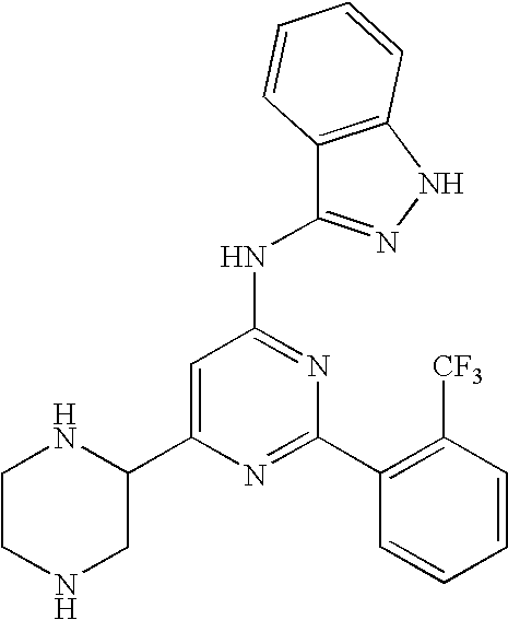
C1=C(C2NCCNC2)N=C(C2=C([CF3])C=CC=C2)N=C1NC1=NNC2=C1C=CC=C2
